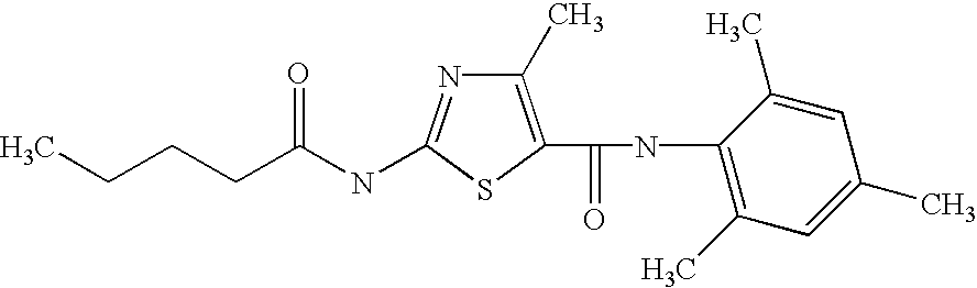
C1(C)=C(C(NC2=C(C)C=C(C)C=C2C)=O)SC(NC(CCCC)=O)=N1
